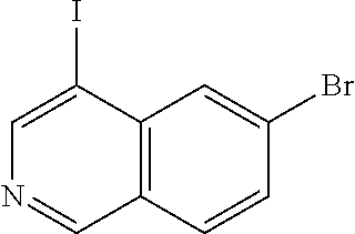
C1=C(I)C2=C(C=N1)C=CC(Br)=C2
